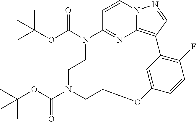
C1=CN2C3=C(C=N2)C2=C(F)C=CC(=C2)OCCN(C(OC(C)(C)C)=O)CCN(C(OC(C)(C)C)=O)C1=N3
